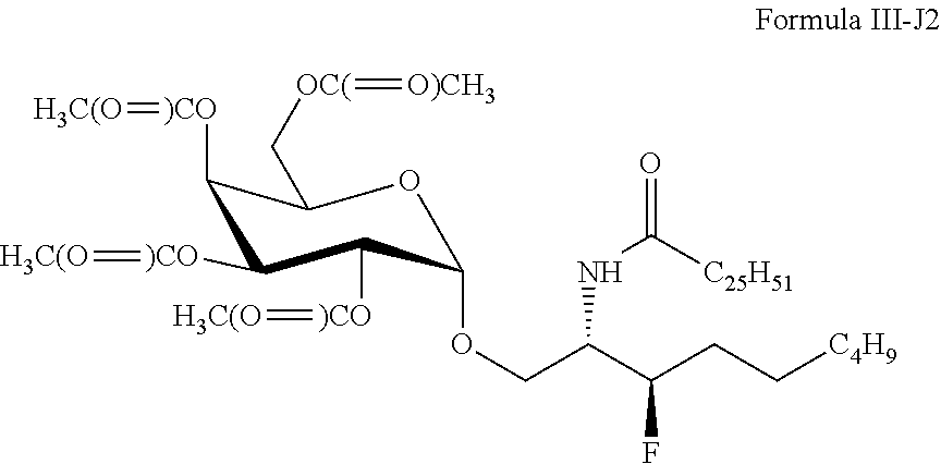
C(C(C(CC[C4H9])F)NC(=O)[C25H51])OC1OC(C[OC(]=[O)CH3])C([)CO]=[H3C(O])C([)CO]=[H3C(O])C1[)CO]=[H3C(O]
